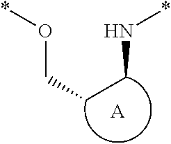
*OCCCN*.[A]
